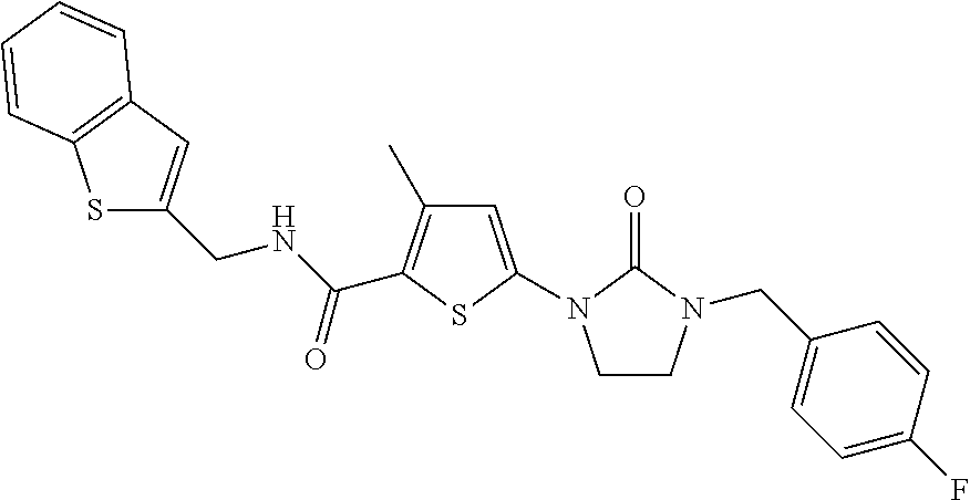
S1C2=C(C=C1CNC(C1=C(C)C=C(N3CCN(CC4=CC=C(F)C=C4)C3=O)S1)=O)C=CC=C2
